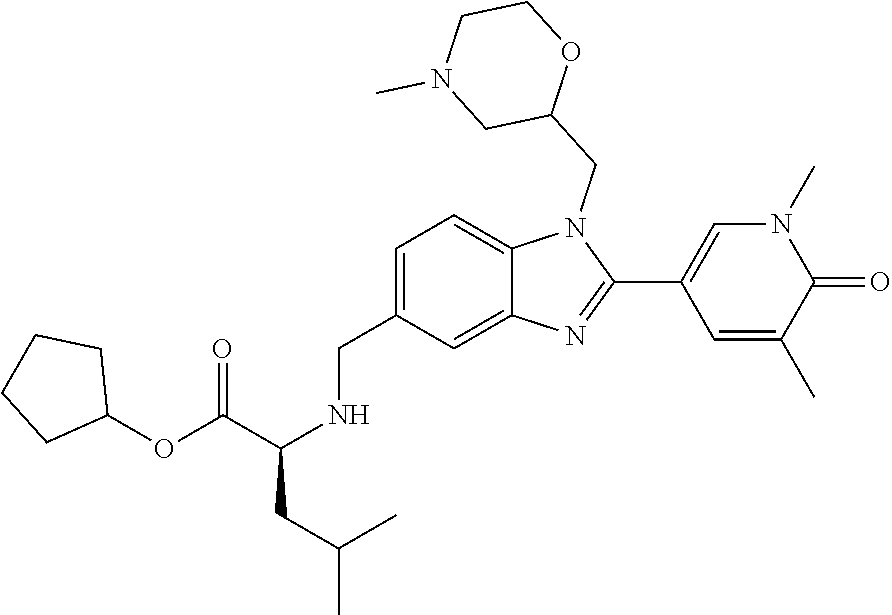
C12=CC=C(CNC(CC(C)C)C(OC3CCCC3)=O)C=C1N=C(C1=CN(C)C(=O)C(C)=C1)N2CC1OCCN(C)C1
